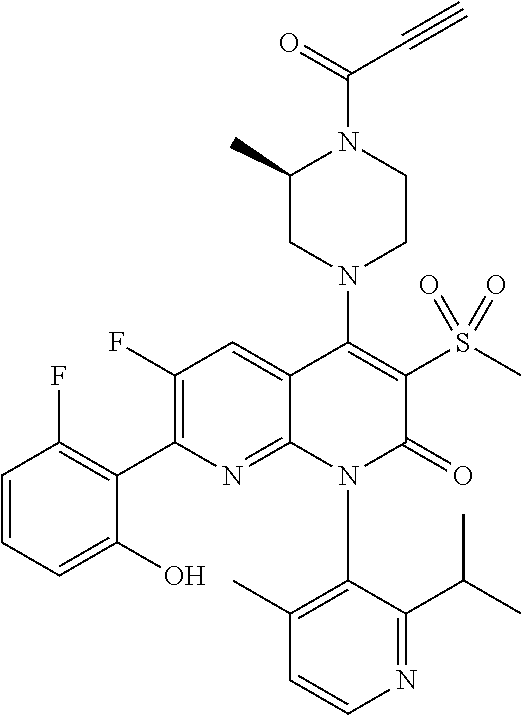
C1=CN=C(C(C)C)C(N2C(=O)C(S(C)(=O)=O)=C(N3CC(C)N(C(C#C)=O)CC3)C3=CC(F)=C(C4=C(F)C=CC=C4O)N=C23)=C1C
